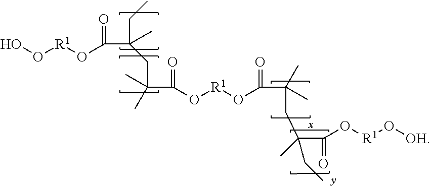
OO[R1]OC(C(CC)(C)CC(C(O[R1]OC(C(C)(C)CC(C(=O)O[R1]O[OH])(C)CC)=O)=O)(C)C)=O
